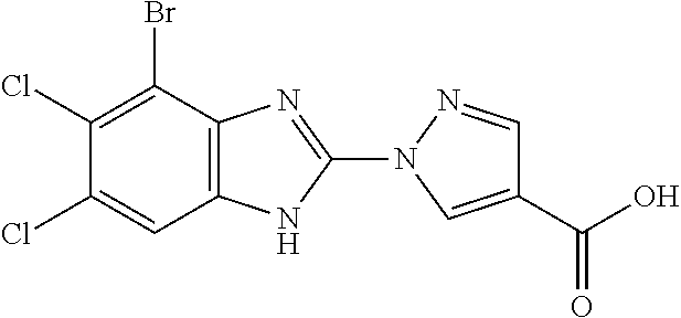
ClC1=C(Br)C2=C(C=C1Cl)NC(N1C=C(C(O)=O)C=N1)=N2
